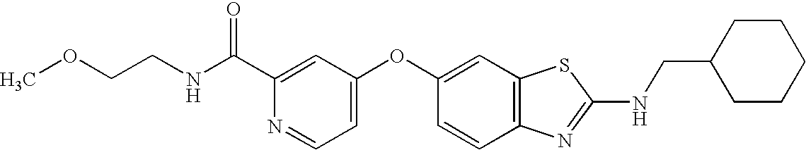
C1(C(NCCOC)=O)=CC(OC2=CC3=C(C=C2)N=C(NCC2CCCCC2)S3)=CC=N1
